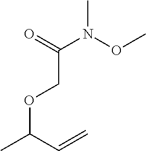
O(C(C=C)C)CC(N(OC)C)=O
